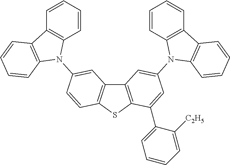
C12=C(SC3=C1C=C(N1C4=C(C=CC=C4)C4=C1C=CC=C4)C=C3)C(C1=CC=CC=C1[C2H5])=CC(N1C3=C(C=CC=C3)C3=C1C=CC=C3)=C2
